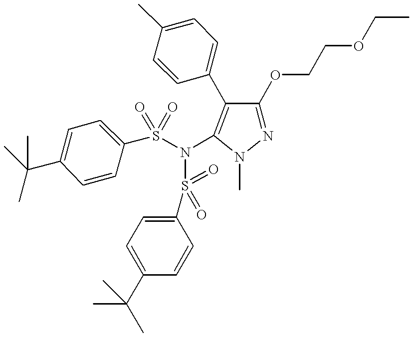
N1=C(OCCOCC)C(C2=CC=C(C)C=C2)=C(N(S(C2=CC=C(C(C)(C)C)C=C2)(=O)=O)S(C2=CC=C(C(C)(C)C)C=C2)(=O)=O)N1C
